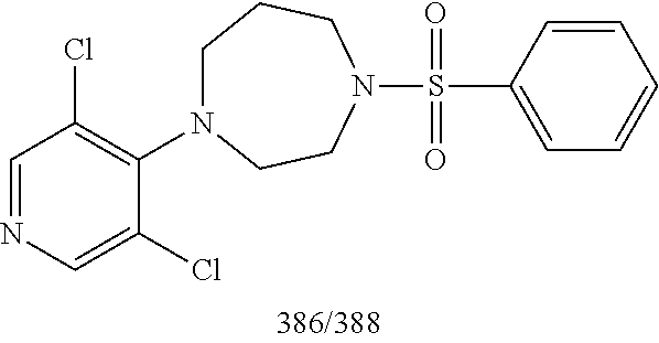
C1(S(=O)(=O)N2CCN(C3=C(Cl)C=NC=C3Cl)CCC2)=CC=CC=C1
